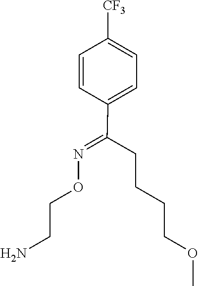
C(CN)ON=C(C1=CC=C([CF3])C=C1)CCCCOC
